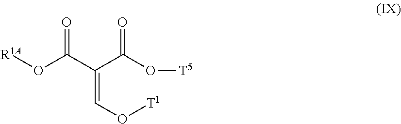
O(C(C(=CO[T1])C(=O)O[R1A])=O)[T5]
